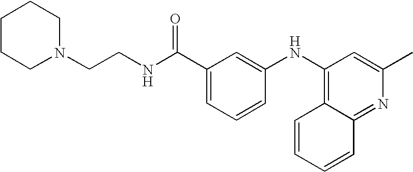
C1N(CCNC(C2=CC=CC(NC3=C4C=CC=CC4=NC(C)=C3)=C2)=O)CCCC1
